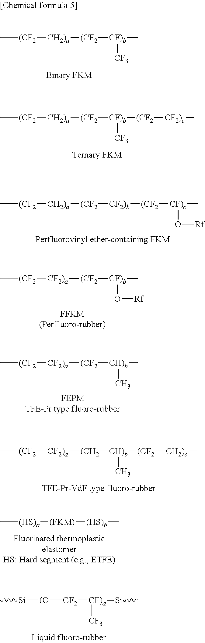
C[(CF2][CH2)a][(CF2][CF)b](C)[CF3].C[(CF2][CH2)a][(CF2][CF)b]([(CF2][CF2)c]C)[CF3].C[(CF2][CH2)a][(CF2][CF2)b][(CF2][CF)c](C)O[Rf].C[(CF2][CF2)a][(CF2][CF)b](C)O[Rf].C[(CF2][CF2)a][(CF2][CH)b](C)C.C[(CF2][CF2)a][(CH2][CH)b]([(CF2][CH2)c]C)C.C[Si][(O][CF2][CF)a]([Si]C)[CF3].C[(HS)a][(FKM)][(HS)b]C
